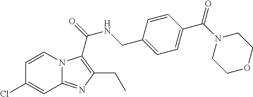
C1=CN2C(=NC(CC)=C2C(=O)NCC2=CC=C(C(N3CCOCC3)=O)C=C2)C=C1Cl
